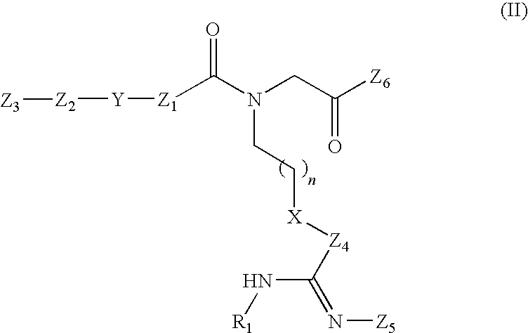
[Z1](C(N(CC([Z6])=O)CC[X][Z4]C(=N[Z5])N[R1])=O)[Y][Z2][Z3]
